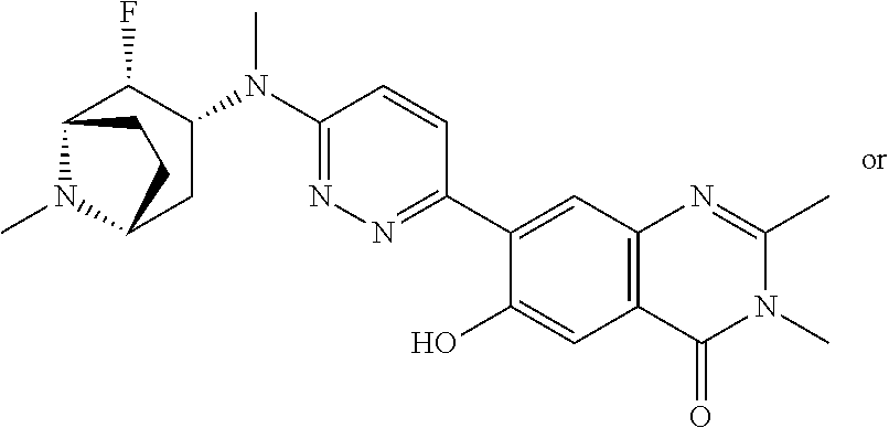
C1(N(C2=NN=C(C3=CC4=C(C=C3O)C(=O)N(C)C(C)=N4)C=C2)C)C(F)C2N(C)C(C1)CC2
